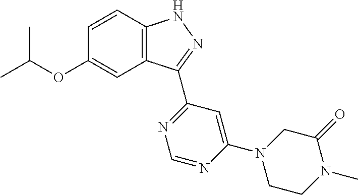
O(C1=CC2=C(C=C1)NN=C2C1=NC=NC(N2CCN(C)C(=O)C2)=C1)C(C)C
